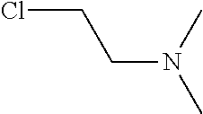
ClCCN(C)C
